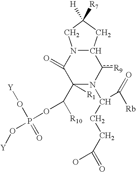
C1([R1])(C([R10])OP(O[Y])(=O)O[Y])N(C(CCC(=O)O)C(=O)[Rb])c([R9])C2N(C1=O)CC([R7])([H])C2
